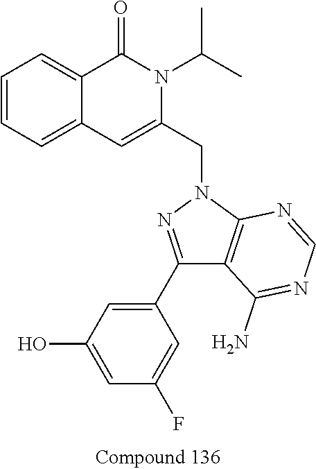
C1=CC=C2C(=C1)C(=O)N(C(C)C)C(CN1N=C(C3=CC(O)=CC(F)=C3)C3=C1N=CN=C3N)=C2
